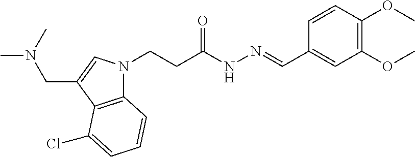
C(CN1C2=C(C(CN(C)C)=C1)C(Cl)=CC=C2)C(NN=CC1=CC(OC)=C(OC)C=C1)=O
